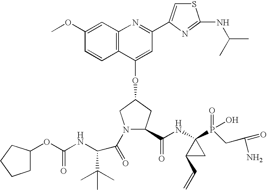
C12=C(C(OC3CN(C(=O)C(C(C)(C)C)NC(OC4CCCC4)=O)C(C(NC4(P(=O)(O)CC(N)=O)C(C=C)C4)=O)C3)=CC(C3=CSC(NC(C)C)=N3)=N1)C=CC(OC)=C2
